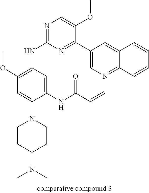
N1=C(NC2=C(OC)C=C(N3CCC(N(C)C)CC3)C(NC(C=C)=O)=C2)N=C(C2=CN=C3C(=C2)C=CC=C3)C(OC)=C1
